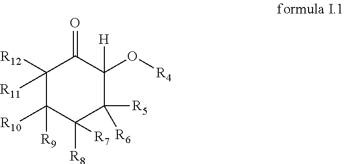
C1([R12])([R11])C([R9])([R10])C([R8])([R7])C([R5])([R6])C([H])(O[R4])C1=O
